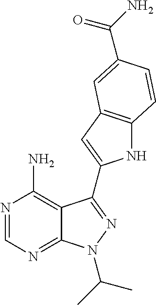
N1=CN=C2C(=C1N)C(C1=CC3=C(N1)C=CC(C(N)=O)=C3)=NN2C(C)C
